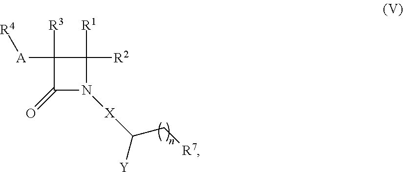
C1([R1])([R2])C([A][R4])([R3])C(=O)N1[X]C([Y])C[R7]
